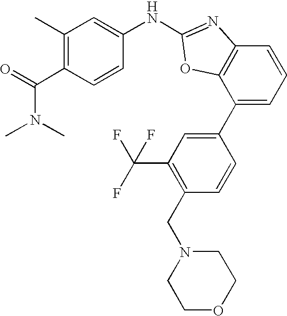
C1(C)=C(C(=O)N(C)C)C=CC(NC2=NC3=C(C(C4=CC(C(F)(F)F)=C(CN5CCOCC5)C=C4)=CC=C3)O2)=C1
